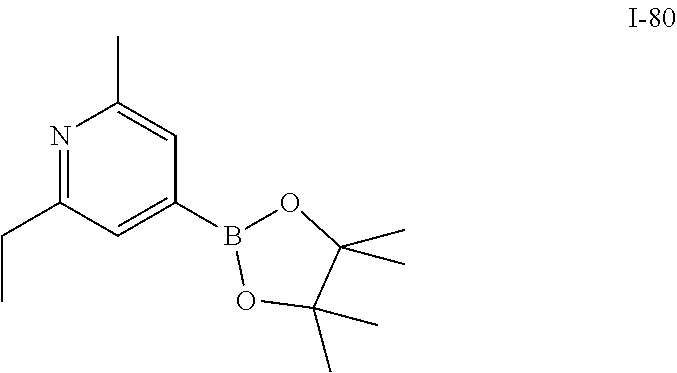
N1=C(CC)C=C(B2OC(C)(C)C(C)(C)O2)C=C1C
